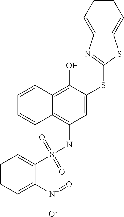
C1=CC2=C(O)C(SC3=NC4=CC=CC=C4S3)=CC(NS(=O)(=O)C3=CC=CC=C3[N+](=O)[O-])=C2C=C1
